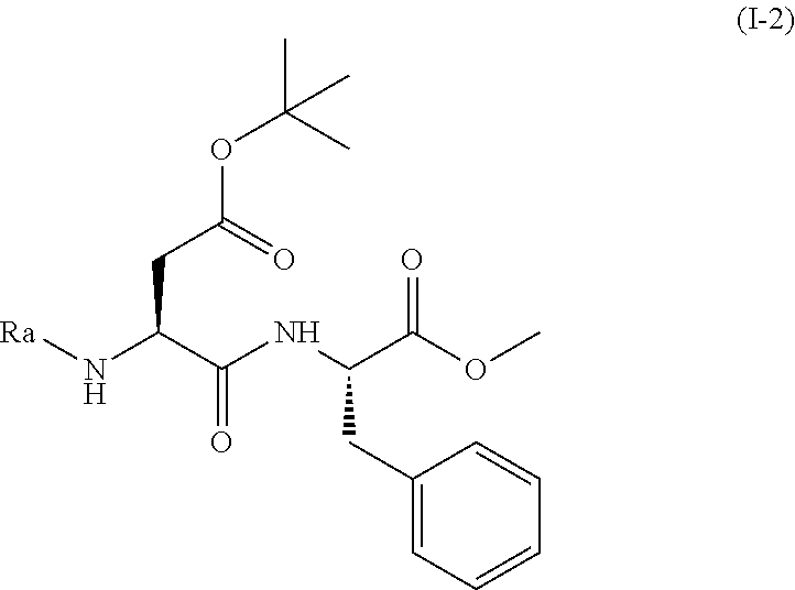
N(C(C(OC)=O)CC1=CC=CC=C1)C(C(N[Ra])CC(OC(C)(C)C)=O)=O
